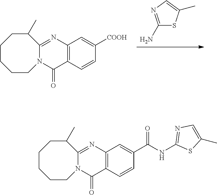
C12=C(C=CC([COOH])=C1)C(=O)N1C(=N2)C(C)CCCCC1.C1(N)=NC=C(C)S1.C12=C(C=CC(C(NC3=NC=C(C)S3)=O)=C1)C(=O)N1C(=N2)C(C)CCCCC1
